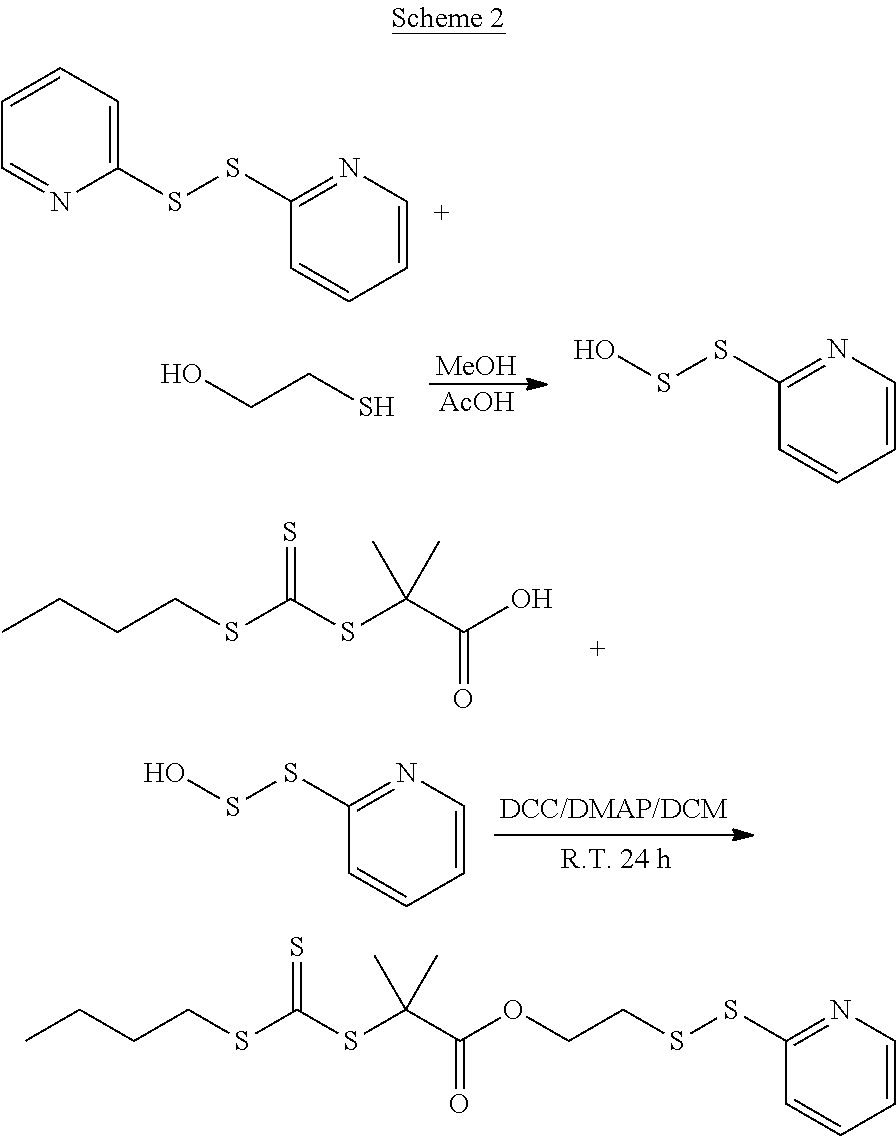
C1(SSC2=NC=CC=C2)=CC=CC=N1.C(CS)O.[MeOH].[AcOH].C1=CN=C(SSO)C=C1.CCCCSC(SC(C(O)=O)(C)C)=S.C1=CN=C(SSO)C=C1.C1=CN=C(SSCCOC(C(SC(SCCCC)=S)(C)C)=O)C=C1
